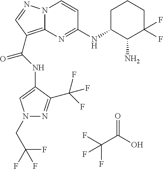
FC(C(O)=O)(F)F.N(C(=O)C1=C2N(N=C1)C=CC(NC1C(N)C(F)(F)CCC1)=N2)C1=CN(CC(F)(F)F)N=C1C(F)(F)F
